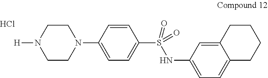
C1=CC(N2CCN([H])CC2)=CC=C1S(NC1=CC=C2C(=C1)CCCC2)(=O)=O.Cl
